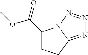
C1(C(=O)OC)CCC2=NN=NN12
